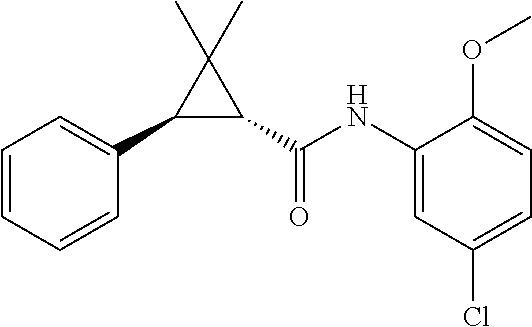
C1=CC=CC(C2C(C(=O)NC3=CC(Cl)=CC=C3OC)C2(C)C)=C1
